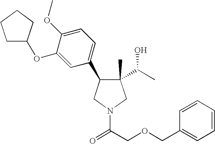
C1(C)(C(C)O)C(C2=CC=C(OC)C(OC3CCCC3)=C2)CN(C(COCC2=CC=CC=C2)=O)C1
